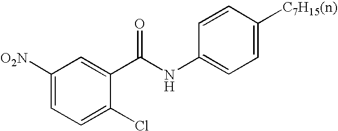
C1([O2N])=CC=C(Cl)C(C(NC2=CC=C([C7H15(n)])C=C2)=O)=C1
